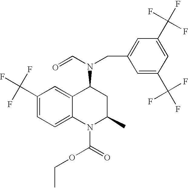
C1(C(F)(F)F)=CC=C2C(=C1)C(N(C=O)CC1=CC(C(F)(F)F)=CC(C(F)(F)F)=C1)CC(C)N2C(OCC)=O
